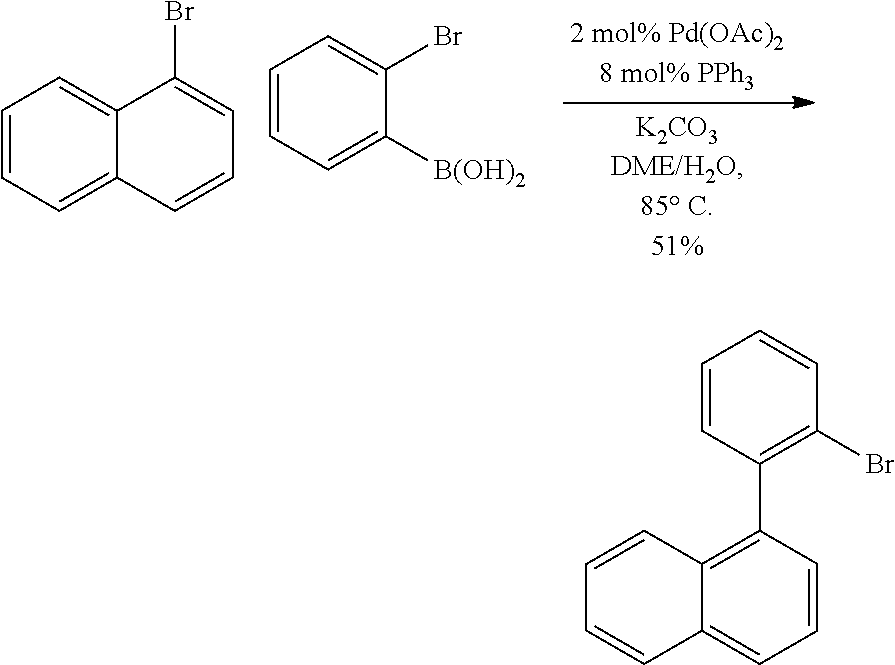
C1=CC=C2C(=C1)C(Br)=CC=C2.C1=CC=C([B(OH)2])C(Br)=C1.C1=CC2=C(C3=C(Br)C=CC=C3)C=CC=C2C=C1
